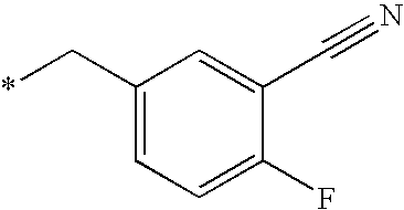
*CC1=CC=C(F)C(C#N)=C1
